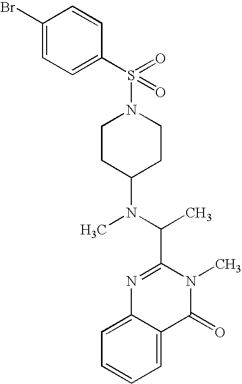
N(C1CCN(S(C2=CC=C(Br)C=C2)(=O)=O)CC1)(C(C)C1=NC2=CC=CC=C2C(=O)N1C)C
